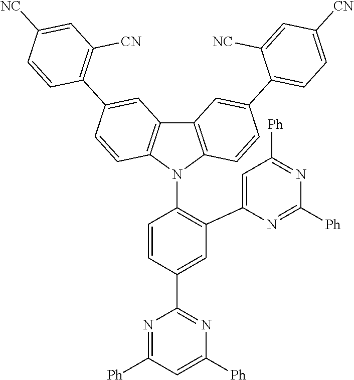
C1=C(C2=NC([Ph])=CC([Ph])=N2)C=CC(N2C3=C(C4=C2C=CC(C2=C([CN])C=C([NC])C=C2)=C4)C=C(C2=CC=C([CN])C=C2[NC])C=C3)=C1C1=CC([Ph])=NC([Ph])=N1
